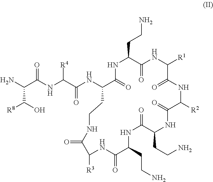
NC(C(NC(C(NC1C(=O)NC(CCN)C(=O)NC([R1])C(=O)NC([R2])C(=O)NC(CCN)C(=O)NC(CCN)C(=O)NC([R3])C(=O)NCC1)=O)[R4])=O)C(O)[R8]
